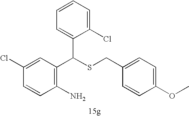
C1=CC(Cl)=CC(C(SCC2=CC=C(OC)C=C2)C2=CC=CC=C2Cl)=C1N
